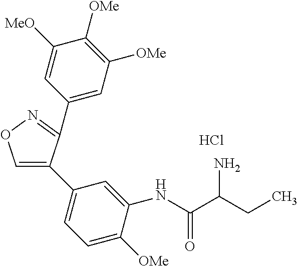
C1=C(C2=CC=C([OMe])C(NC(C(CC)N)=O)=C2)C(C2=CC([OMe])=C([OMe])C([MeO])=C2)=NO1.Cl
